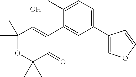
C1(C2=CC=C(C)C(C3=C(O)C(C)(C)OC(C)(C)C3=O)=C2)=COC=C1
